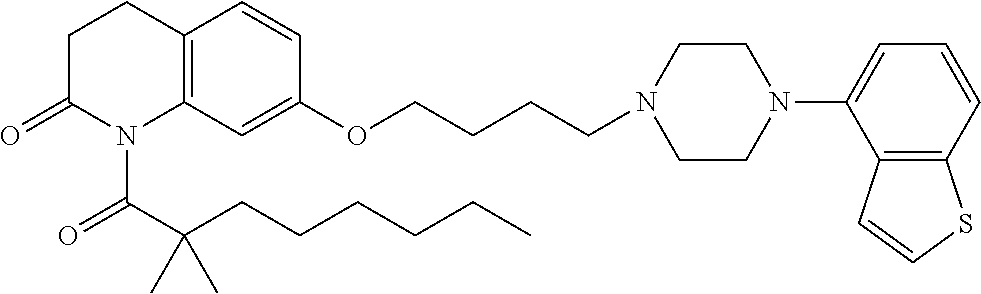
C1C(=O)N(C(C(CCCCCC)(C)C)=O)C2=C(C1)C=CC(OCCCCN1CCN(C3=CC=CC4=C3C=CS4)CC1)=C2
